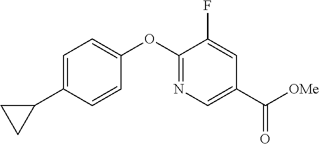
C1=C(C2CC2)C=CC(OC2=NC=C(C([OMe])=O)C=C2F)=C1
